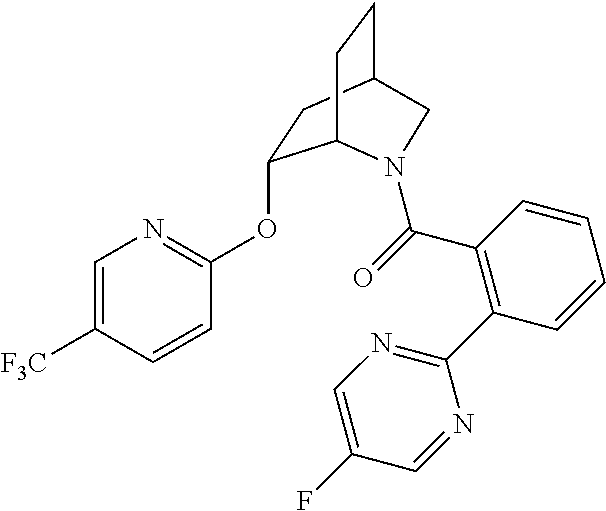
C(=O)(C1=C(C2=NC=C(F)C=N2)C=CC=C1)N1C2C(OC3=NC=C([F3C])C=C3)CC(CC2)C1
